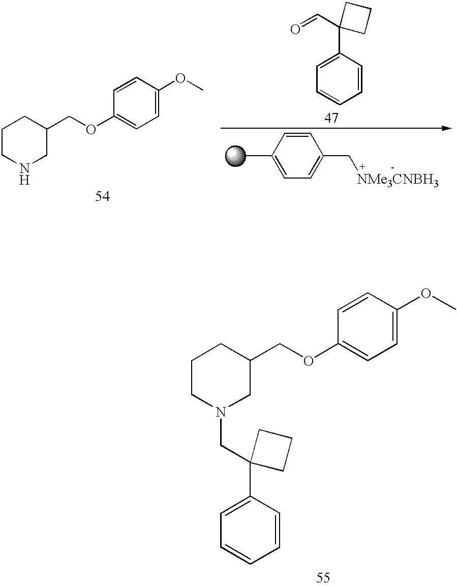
C1CNCC(COC2=CC=C(OC)C=C2)C1.C1=C(C2(C=O)CCC2)C=CC=C1.C1(C)=CC=C(C[NMe3CNBH3])C=C1.C1CN(CC2(C3=CC=CC=C3)CCC2)CC(COC2=CC=C(OC)C=C2)C1
